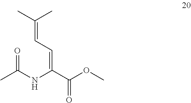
CC(C)=CC=C(C(OC)=O)NC(C)=O
